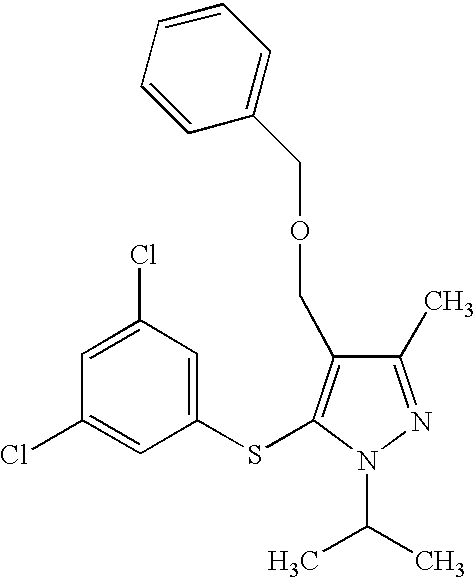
C1(C)=NN(C(C)C)C(SC2=CC(Cl)=CC(Cl)=C2)=C1COCC1=CC=CC=C1
